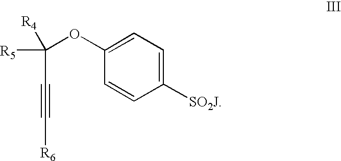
[R5]C([R4])(OC1=CC=C([SO2J])C=C1)C#C[R6]
